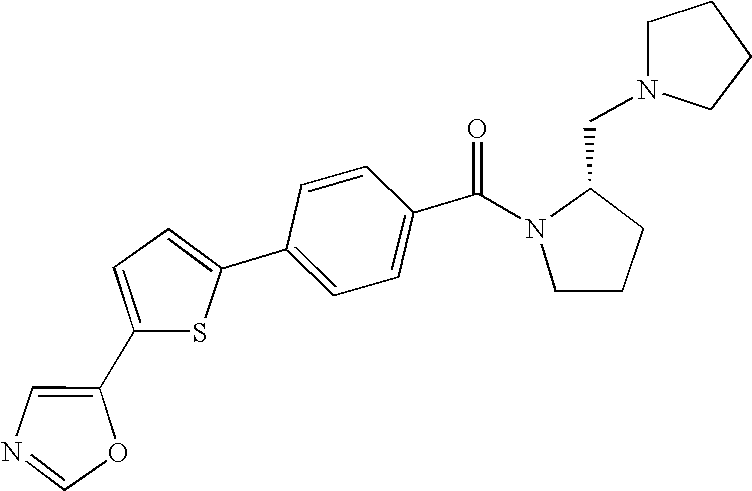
C1=CC(C(N2CCCC2CN2CCCC2)=O)=CC=C1C1=CC=C(C2=CN=CO2)S1
